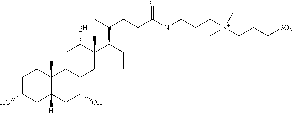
C1C(O)CC2([H])C(C)(C1)C1C(C(O)C2)C2C(C)(C(O)C1)C(C(C)CCC(NCCC[N+](C)(CCC[SO3-])C)=O)CC2
